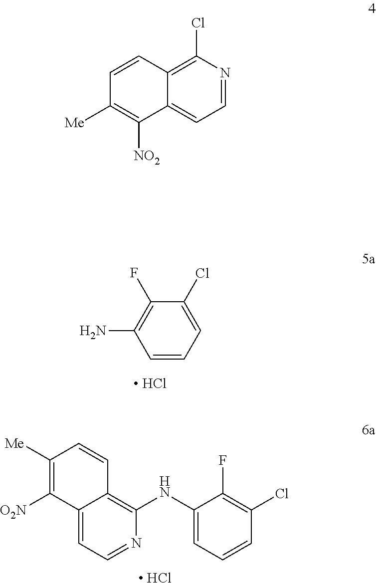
C1=CC=C(Cl)C(F)=C1N.[ HCl].C1(NC2=C3C(=CC=N2)C([O2N])=C([Me])C=C3)=CC=CC(Cl)=C1F.[ HCl].C1=NC(Cl)=C2C(=C1)C([NO2])=C([Me])C=C2
